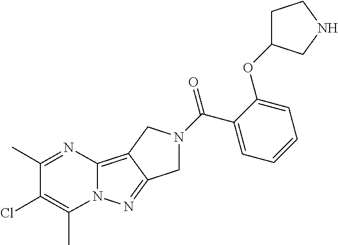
C12=C3C(=NN1C(C)=C(Cl)C(C)=N2)CN(C(C1=CC=CC=C1OC1CCNC1)=O)C3
